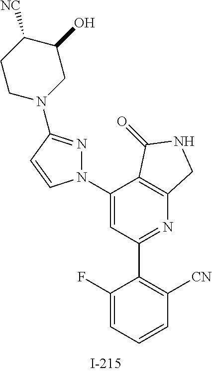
C1(F)=CC=CC([CN])=C1C1=NC2=C(C(N3N=C(N4CC(O)C([NC])CC4)C=C3)=C1)C(=O)NC2
